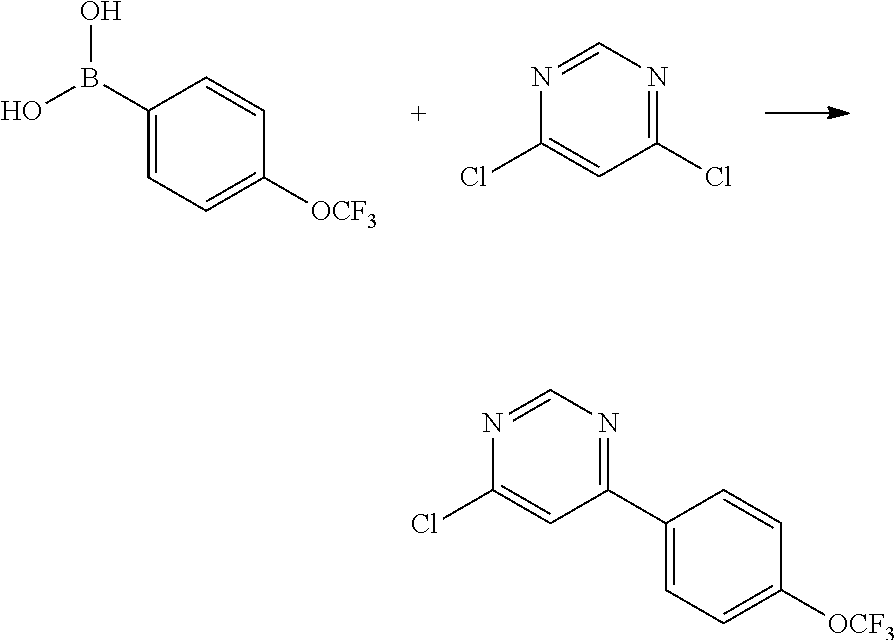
C1(B(O)O)=CC=C([OCF3])C=C1.C1(Cl)=NC=NC(Cl)=C1.C1(C2=CC=C([OCF3])C=C2)=NC=NC(Cl)=C1
